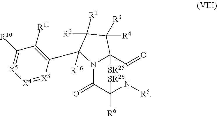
N12C(=O)C([R6])([SR26])N([R5])C(=O)C1([SR25])C([R4])([R3])C([R2])([R1])C2(C1=C([R11])C([R10])=[X5][X4]=[X3]1)[R16]
